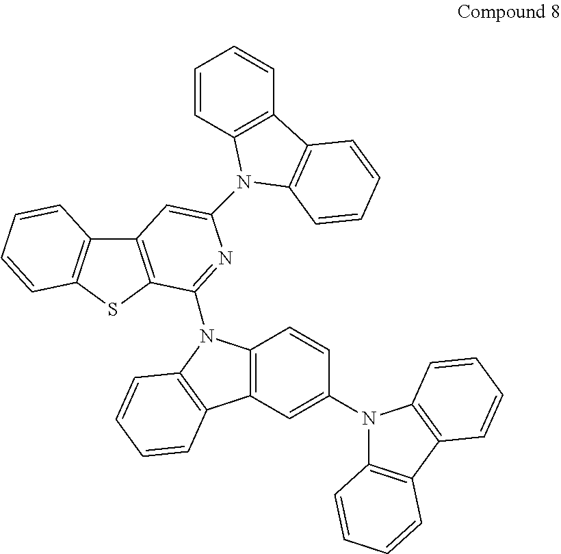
C12=C(SC3=C1C=CC=C3)C(N1C3=C(C=C(N4C5=C(C6=C4C=CC=C6)C=CC=C5)C=C3)C3=C1C=CC=C3)=NC(N1C3=C(C=CC=C3)C3=C1C=CC=C3)=C2
